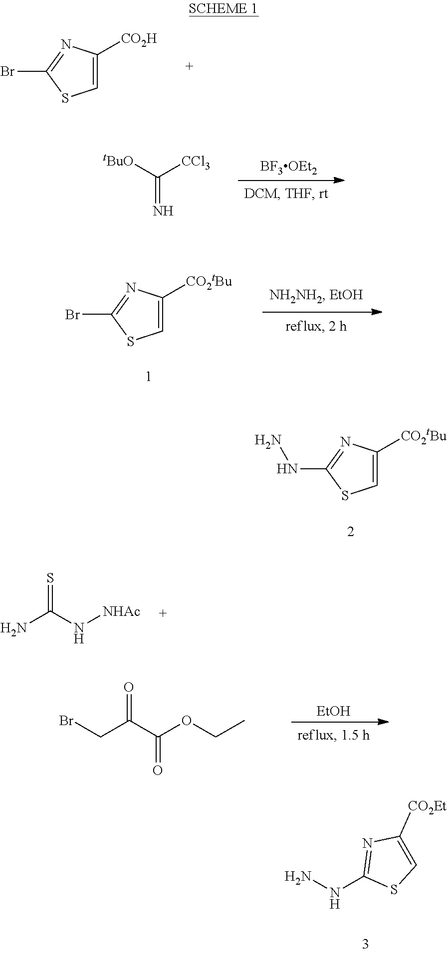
BrC1=NC([CO2H])=CS1.[tBuO]C([CCl3])=N.[BF3OEt2].BrC1=NC([CO2tBu])=CS1.N(C1=NC([CO2tBu])=CS1)N.BrCC(C(OCC)=O)=O.[EtOH].NNC1=NC([CO2Et])=CS1.S=C(N[NHAc])N
